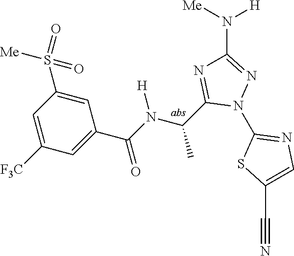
C1(N2N=C(N([H])[Me])N=C2C(C)N([H])C(=O)C2=CC([F3C])=CC(S(=O)(=O)[Me])=C2)=NC=C(C#N)S1
